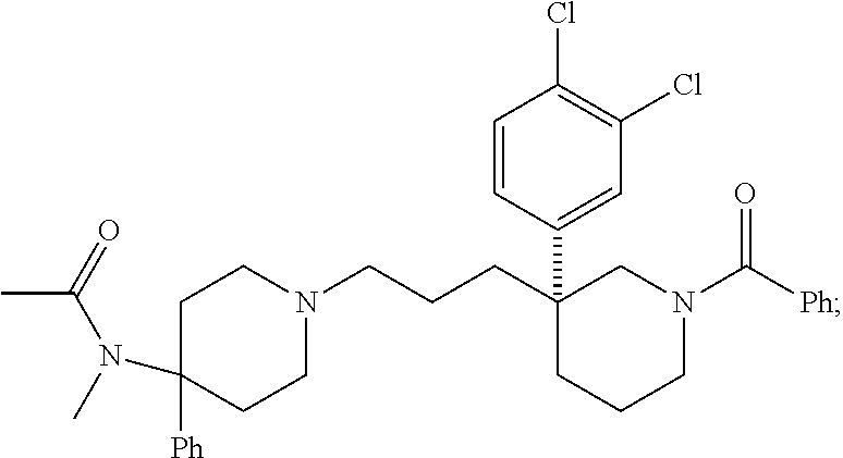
C1=CC(C2(CCCN3CCC([Ph])(N(C)C(=O)C)CC3)CCCN(C([Ph])=O)C2)=CC(Cl)=C1Cl
